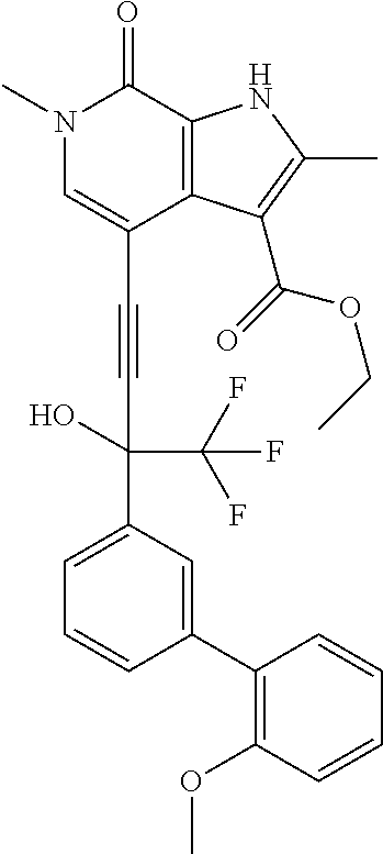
C(C1=CN(C)C(=O)C2=C1C(C(=O)OCC)=C(C)N2)#CC(O)(C1=CC=CC(C2=C(OC)C=CC=C2)=C1)C(F)(F)F
